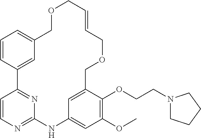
C1=CC2=CC(=C1)COCC=CCOCC1=CC(=CC(OC)=C1OCCN1CCCC1)NC1=NC=CC2=N1
